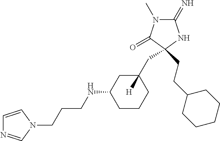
C1(=N)N(C)C(=O)C(CC2([H])CC(NCCCN3C=NC=C3)CCC2)(CCC2CCCCC2)N1
